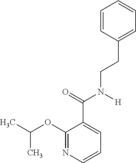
CC(OC1=NC=CC=C1C(=O)N([H])CCC1=CC=CC=C1)C
